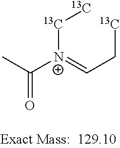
CC([N+](=CC[13C])[13C][13C])=O
